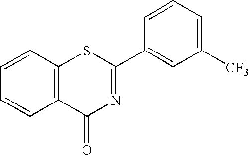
C1=CC2=C(C=C1)C(=O)N=C(C1=CC([CF3])=CC=C1)S2
